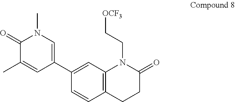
C1(C2=CN(C)C(=O)C(C)=C2)=CC2=C(C=C1)CCC(=O)N2CC[OCF3]
